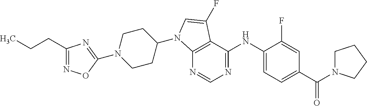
C12=C(C(NC3=CC=C(C(N4CCCC4)=O)C=C3F)=NC=N1)C(F)=CN2C1CCN(C2=NC(CCC)=NO2)CC1
